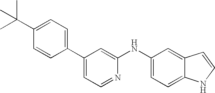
C1(C2=CC=NC(NC3=CC=C4C(=C3)C=CN4)=C2)=CC=C(C(C)(C)C)C=C1
